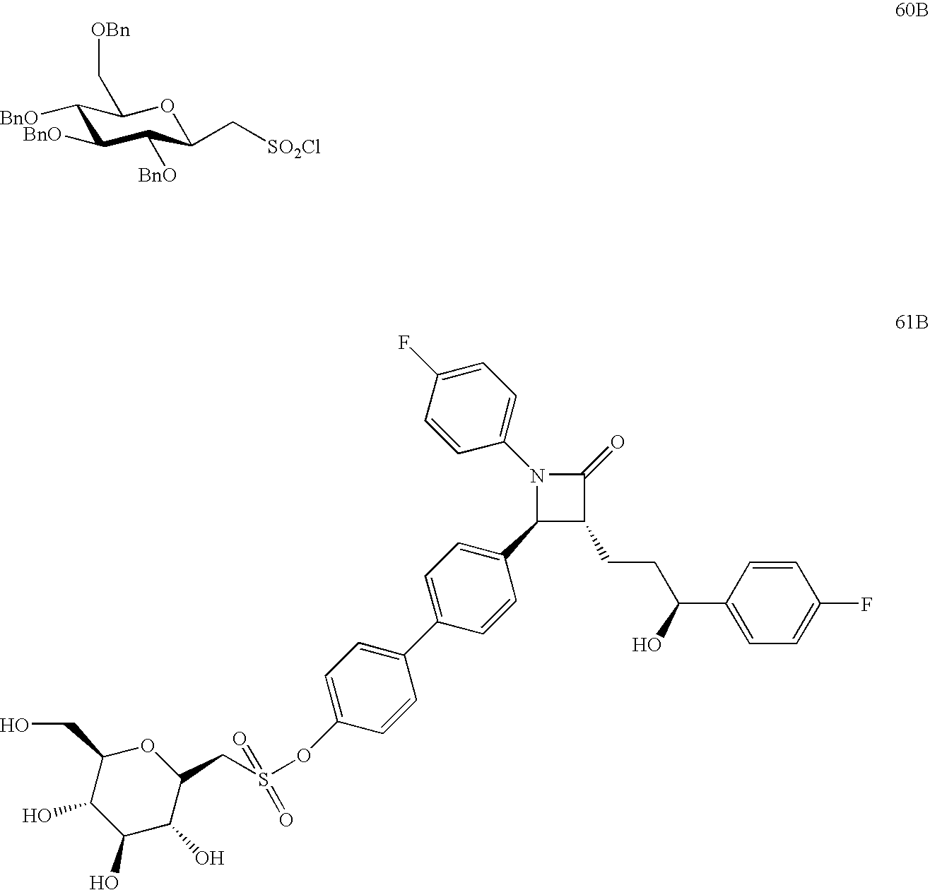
C1([BnO])C([BnO])C([BnO])C(C[SO2Cl])OC1C[OBn].C1(CO)C(O)C(O)C(O)C(CS(OC2=CC=C(C3=CC=C(C4C(CCC(C5=CC=C(F)C=C5)O)C(=O)N4C4=CC=C(F)C=C4)C=C3)C=C2)(=O)=O)O1
